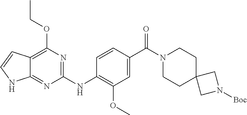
C1(NC2=C(OC)C=C(C(N3CCC4(CC3)CN([Boc])C4)=O)C=C2)=NC(OCC)=C2C(=N1)NC=C2
